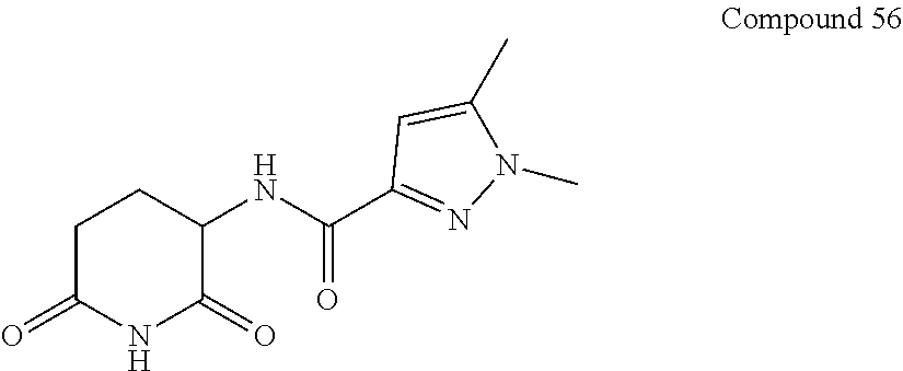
C1(NC(C2=NN(C)C(C)=C2)=O)C(=O)NC(=O)CC1
